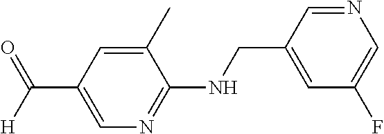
C(C1=CN=C(NCC2=CC(F)=CN=C2)C(C)=C1)([H])=O
